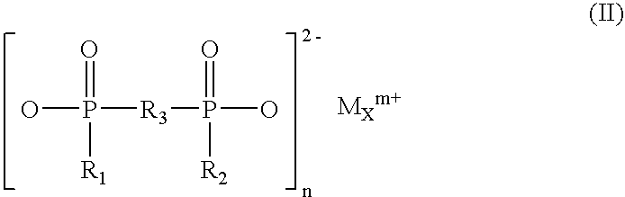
OP([R3]P(O)(=O)[R2])(=O)[R1]
